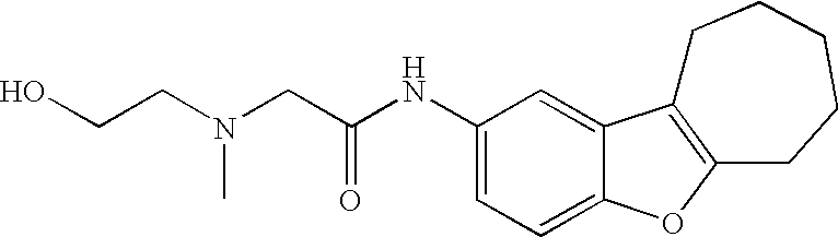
C1(NC(CN(CCO)C)=O)=CC=C2C(=C1)C1=C(O2)CCCCC1
